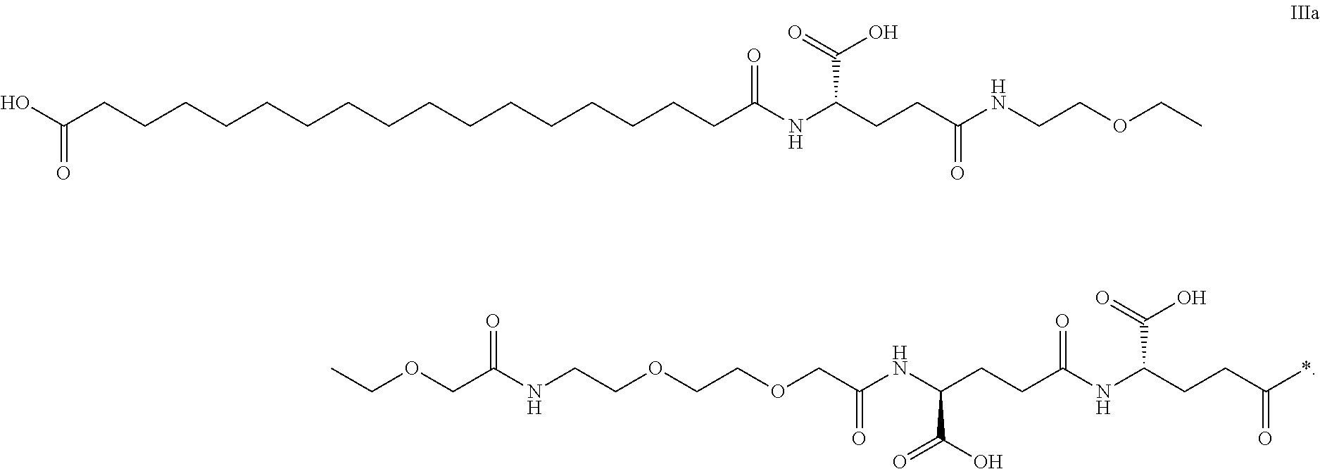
OC(CCCCCCCCCCCCCCCCC(NC(C(=O)O)CCC(NCCOCC)=O)=O)=O.CCOCC(NCCOCCOCC(NC(C(O)=O)CCC(NC(CCC(*)=O)C(O)=O)=O)=O)=O
